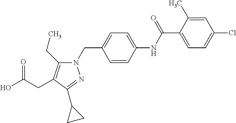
N1(CC2=CC=C(NC(C3=CC=C(Cl)C=C3C)=O)C=C2)C(CC)=C(CC(O)=O)C(C2CC2)=N1
